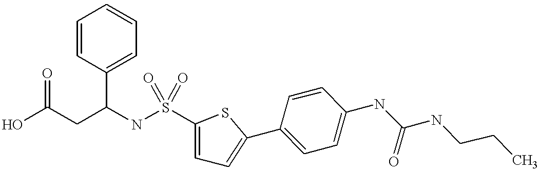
C1=CC(C2=CC=C(S(NC(CC(O)=O)C3=CC=CC=C3)(=O)=O)S2)=CC=C1NC(NCCC)=O
